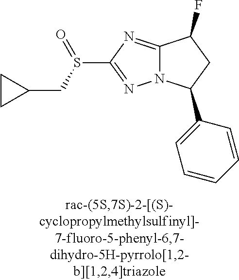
C12=NC(S(CC3CC3)=O)=NN1C(C1=CC=CC=C1)CC2F
